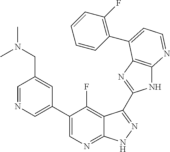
C1=NC=C(C2=CN=C3C(=C2F)C(C2=NC4=C(N2)N=CC=C4C2=C(F)C=CC=C2)=NN3)C=C1CN(C)C
